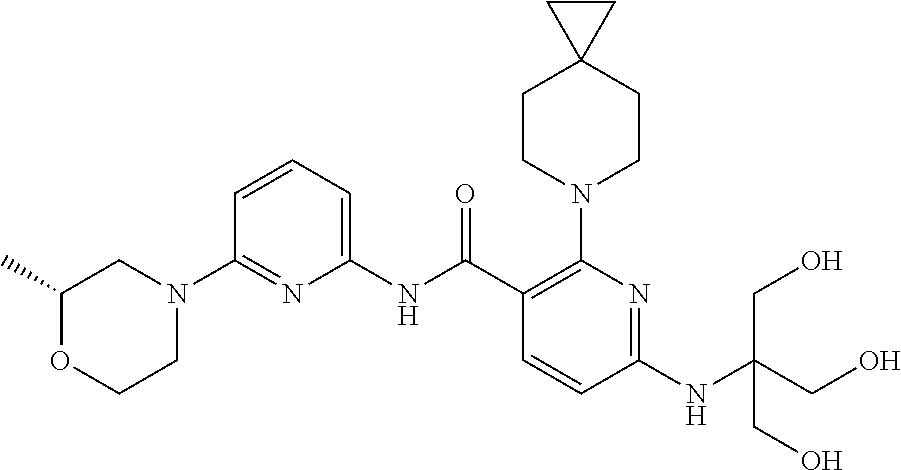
C1(NC(C2=C(N3CCC4(CC3)CC4)N=C(NC(CO)(CO)CO)C=C2)=O)=CC=CC(N2CC(C)OCC2)=N1
